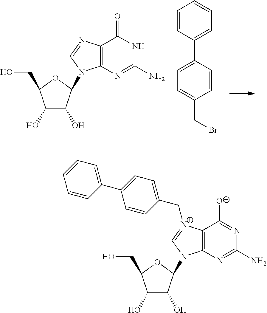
C1(O)C(O)C(N2C3=C(C(=O)NC(N)=N3)N=C2)OC1CO.C1=CC(C2=CC=C(CBr)C=C2)=CC=C1.C1(O)C(O)C(N2C3=C(C([O-])=NC(N)=N3)[N+](CC3=CC=C(C4=CC=CC=C4)C=C3)=C2)OC1CO
